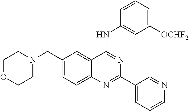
C1(CN2CCOCC2)=CC=C2C(=C1)C(NC1=CC([OCHF2])=CC=C1)=NC(C1=CC=CN=C1)=N2
